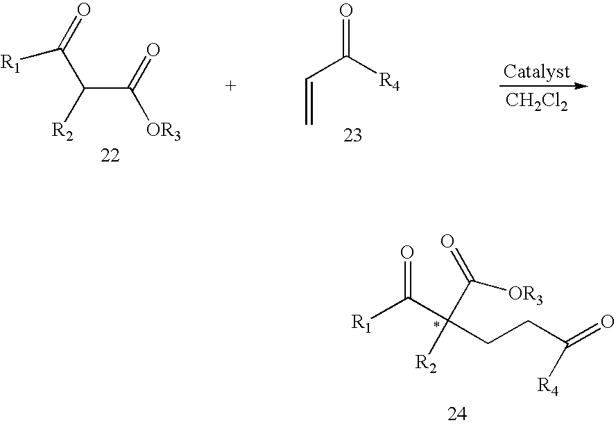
C(C(=O)[OR3])([R2])C(=O)[R1].C(=C)C(=O)[R4].[CH2Cl2].[R1]C(C(CCC(=O)[R4])([R2])C(=O)[OR3])=O
